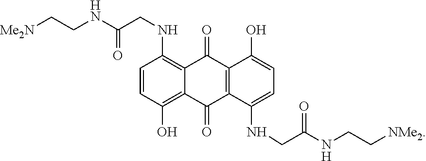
C1=CC(O)=C2C(=C1NCC(NCC[Me2N])=O)C(=O)C1=C(C2=O)C(NCC(NCC[NMe2])=O)=CC=C1O
